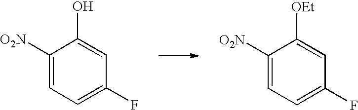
C1([O2N])=CC=C(F)C=C1O.C1([O2N])=CC=C(F)C=C1[OEt]
